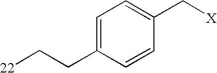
C1=C(CC[22])C=CC(C[X])=C1
